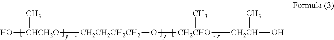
O[CHCH2O](C)[CH2CH2CH2CH2]O[CH2CHO](C)[CH2CH](C)O
